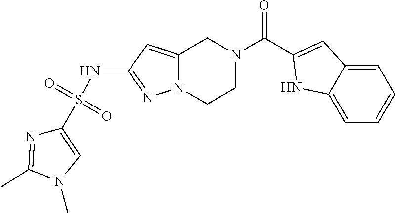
S(NC1=NN2C(=C1)CN(C(=O)C1=CC3=CC=CC=C3N1)CC2)(C1=CN(C)C(C)=N1)(=O)=O
